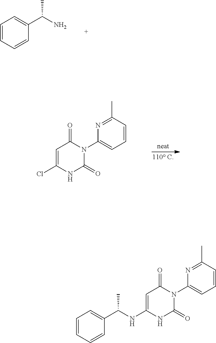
C1=CC=CC(C(N)C)=C1.C1=C(Cl)NC(=O)N(C2=CC=CC(C)=N2)C1=O.C1=C(NC(C2=CC=CC=C2)C)NC(=O)N(C2=CC=CC(C)=N2)C1=O
